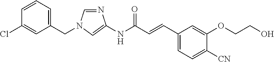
C1(CN2C=NC(NC(C=CC3=CC=C([CN])C(OCCO)=C3)=O)=C2)=CC=CC(Cl)=C1
